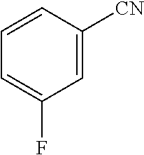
C1=CC=C(F)C=C1[CN]
